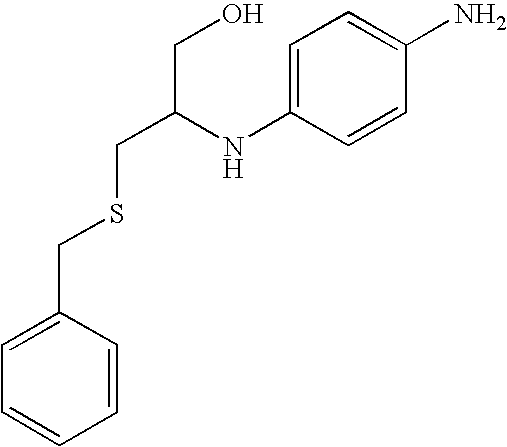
C1=C(CSCC(CO)NC2=CC=C(N)C=C2)C=CC=C1
